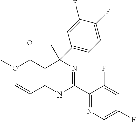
C(C1=C(C=C)NC(C2=NC=C(F)C=C2F)=NC1(C)C1=CC=C(F)C(F)=C1)(=O)OC
